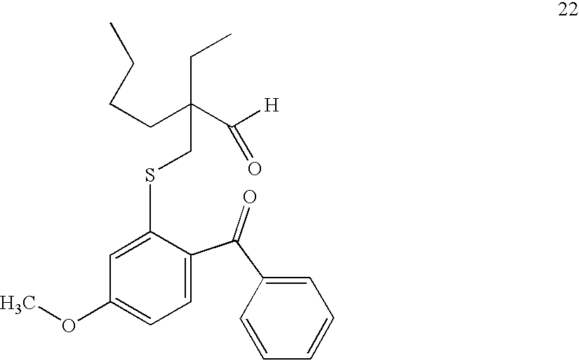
C1=C(SCC(CCCC)(C(=O)[H])CC)C(C(C2=CC=CC=C2)=O)=CC=C1OC
